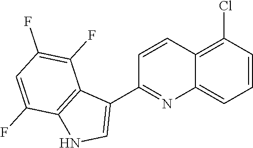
C1=CC2=C(Cl)C=CC=C2N=C1C1=CNC2=C1C(F)=C(F)C=C2F
